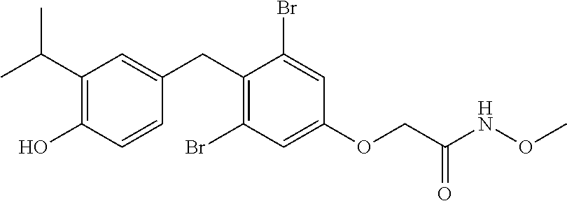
C1(CC2=CC(C(C)C)=C(O)C=C2)=C(Br)C=C(OCC(NOC)=O)C=C1Br
